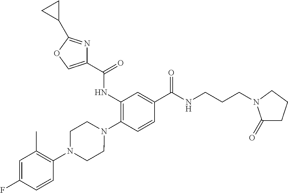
C1(NC(=O)C2=COC(C3CC3)=N2)=C(N2CCN(C3=C(C)C=C(F)C=C3)CC2)C=CC(C(NCCCN2C(=O)CCC2)=O)=C1
